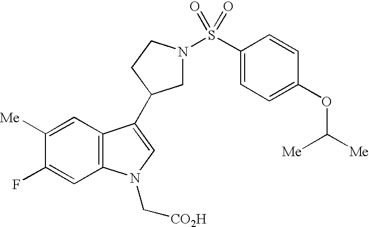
C1N(S(C2=CC=C(OC([Me])[Me])C=C2)(=O)=O)CCC1C1=CN(C[CO2H])C2=C1C=C([Me])C(F)=C2
